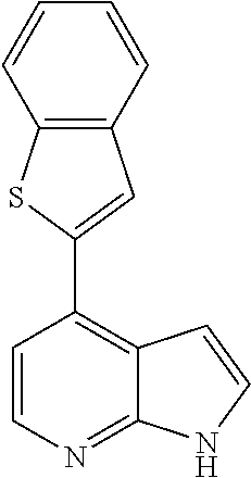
C1=CN=C2C(=C1C1=CC3=C(S1)C=CC=C3)C=CN2
